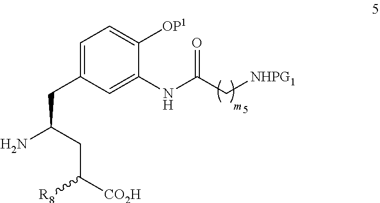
C1=C(CC(N)CC([CO2H])[R8])C=C(NC(C[NHPG1])=O)C([OP1])=C1
